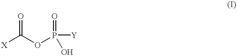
[X]C(OP(=O)([Y])O)=O
